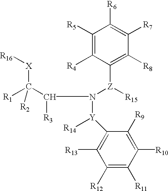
[R16][X]C([R1])([R2])C(N([Z](C1=C([R8])C([R7])=C([R6])C([R5])=C1[R4])[R15])[Y]([R14])C1=C([R13])C([R12])=C([R11])C([R10])=C1[R9])[R3]
